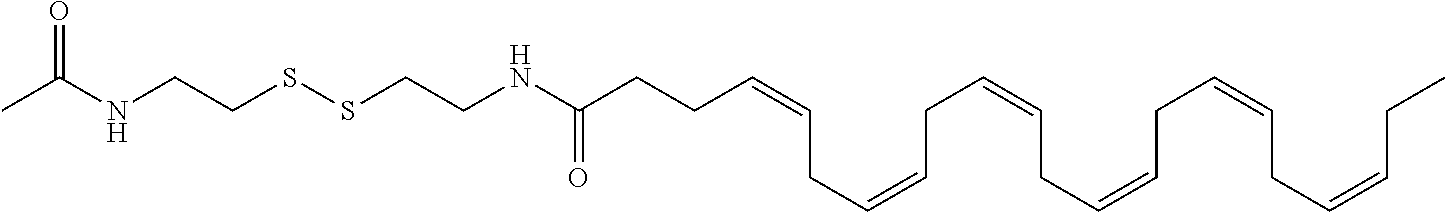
CC(NCCSSCCNC(CCC=CCC=CCC=CCC=CCC=CCC=CCC)=O)=O
